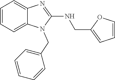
C1=CC=C2C(=C1)N=C(NCC1=CC=CO1)N2CC1=CC=CC=C1
